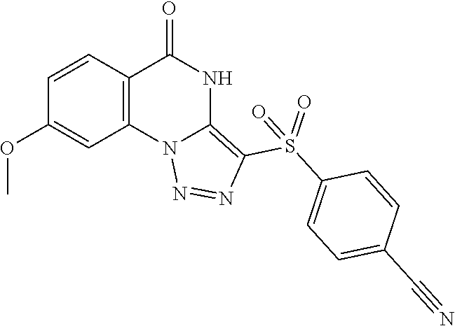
C1(OC)=CC2=C(C=C1)C(=O)NC1=C(S(C3=CC=C(C#N)C=C3)(=O)=O)N=NN21
